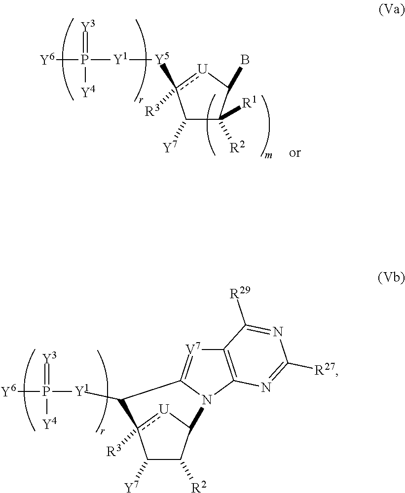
C1([Y7])C([R2])([R1])C(B)[U]c1([Y5][Y1]P([Y6])(=[Y3])[Y4])[R3].C1([Y7])C([R2])C2[U]c1([R3])C([Y1]P([Y6])(=[Y3])[Y4])C1=[V7]C3=C(N21)N=C([R27])N=C3[R29]
